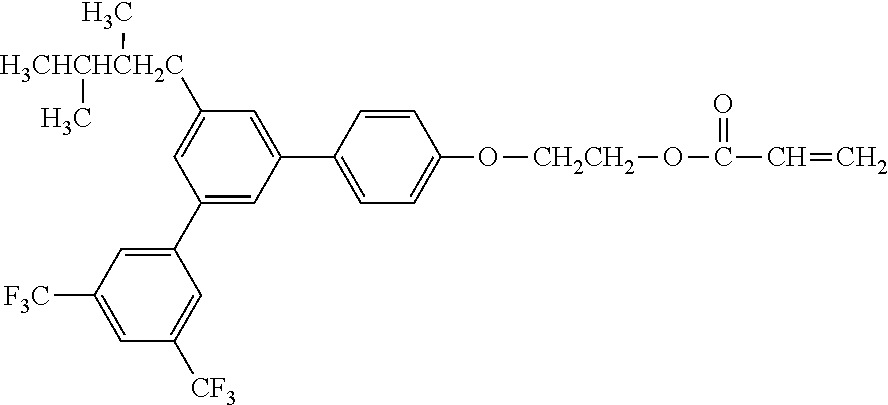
C1(C2=CC=C(O[CH2CH2]OC(C=C)=O)C=C2)=CC([H3CHCHCH2C](C)C)=CC(C2=CC([F3C])=CC([CF3])=C2)=C1
